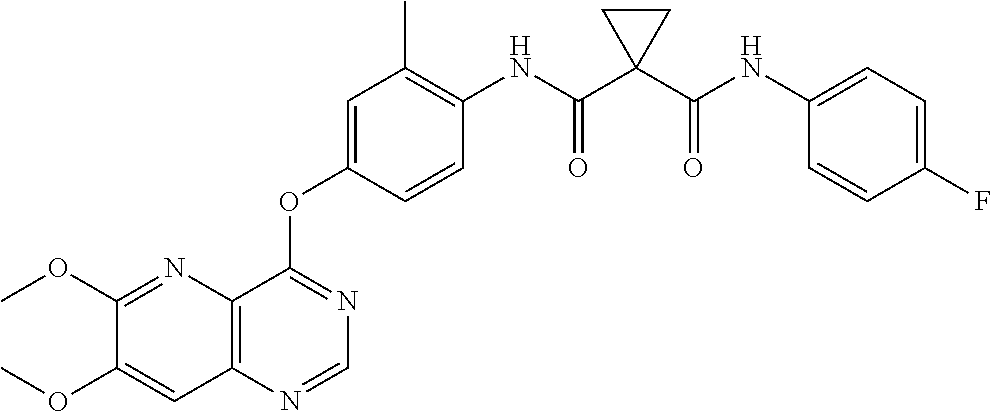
C12=C(N=CN=C1OC1=CC(C)=C(NC(C3(C(NC4=CC=C(F)C=C4)=O)CC3)=O)C=C1)C=C(OC)C(OC)=N2
